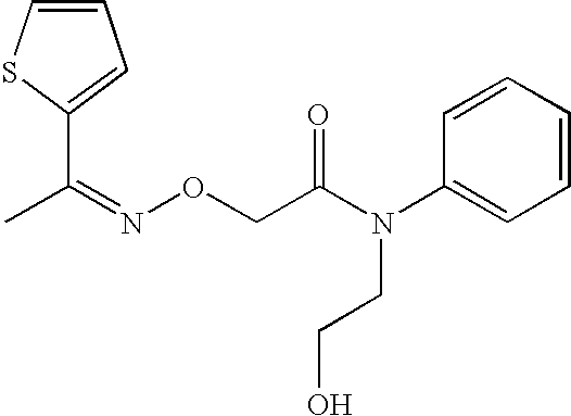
C1=CC=CC=C1N(C(CON=C(C)C1=CC=CS1)=O)CCO
